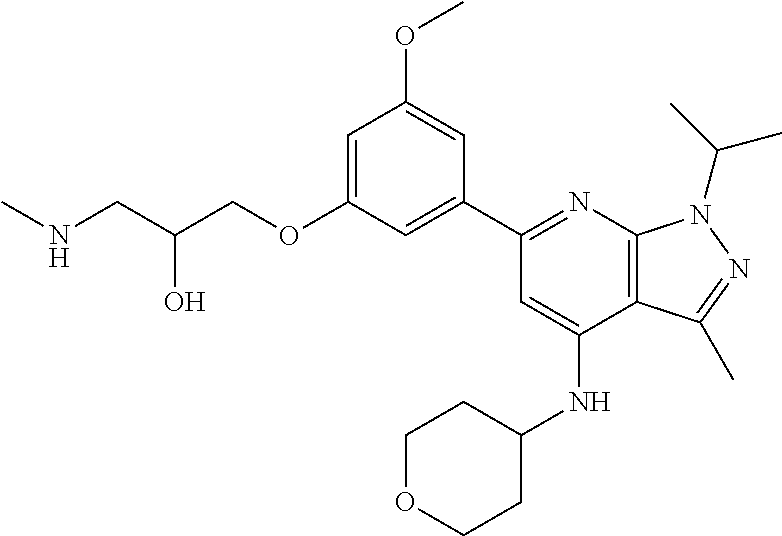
C(O)(CNC)COC1=CC(OC)=CC(C2=NC3=C(C(NC4CCOCC4)=C2)C(C)=NN3C(C)C)=C1
